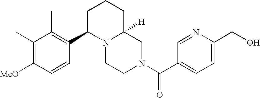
C1=C(CO)N=CC(C(N2CC3([H])N(CC2)C(C2=C(C)C(C)=C([MeO])C=C2)CCC3)=O)=C1
